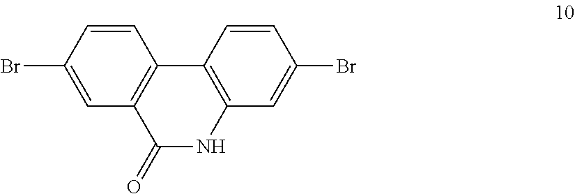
C1=C(Br)C=CC2=C1C(=O)NC1=C2C=CC(Br)=C1
